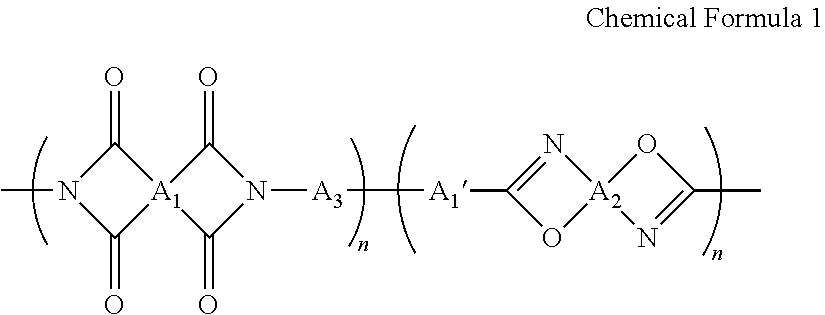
CN1C(=O)[A1]2(C1=O)C(=O)N([A3][A1]C1=N[A2]3(O1)N=C(C)O3)C2=O
